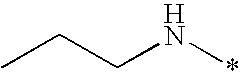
CCCN*
